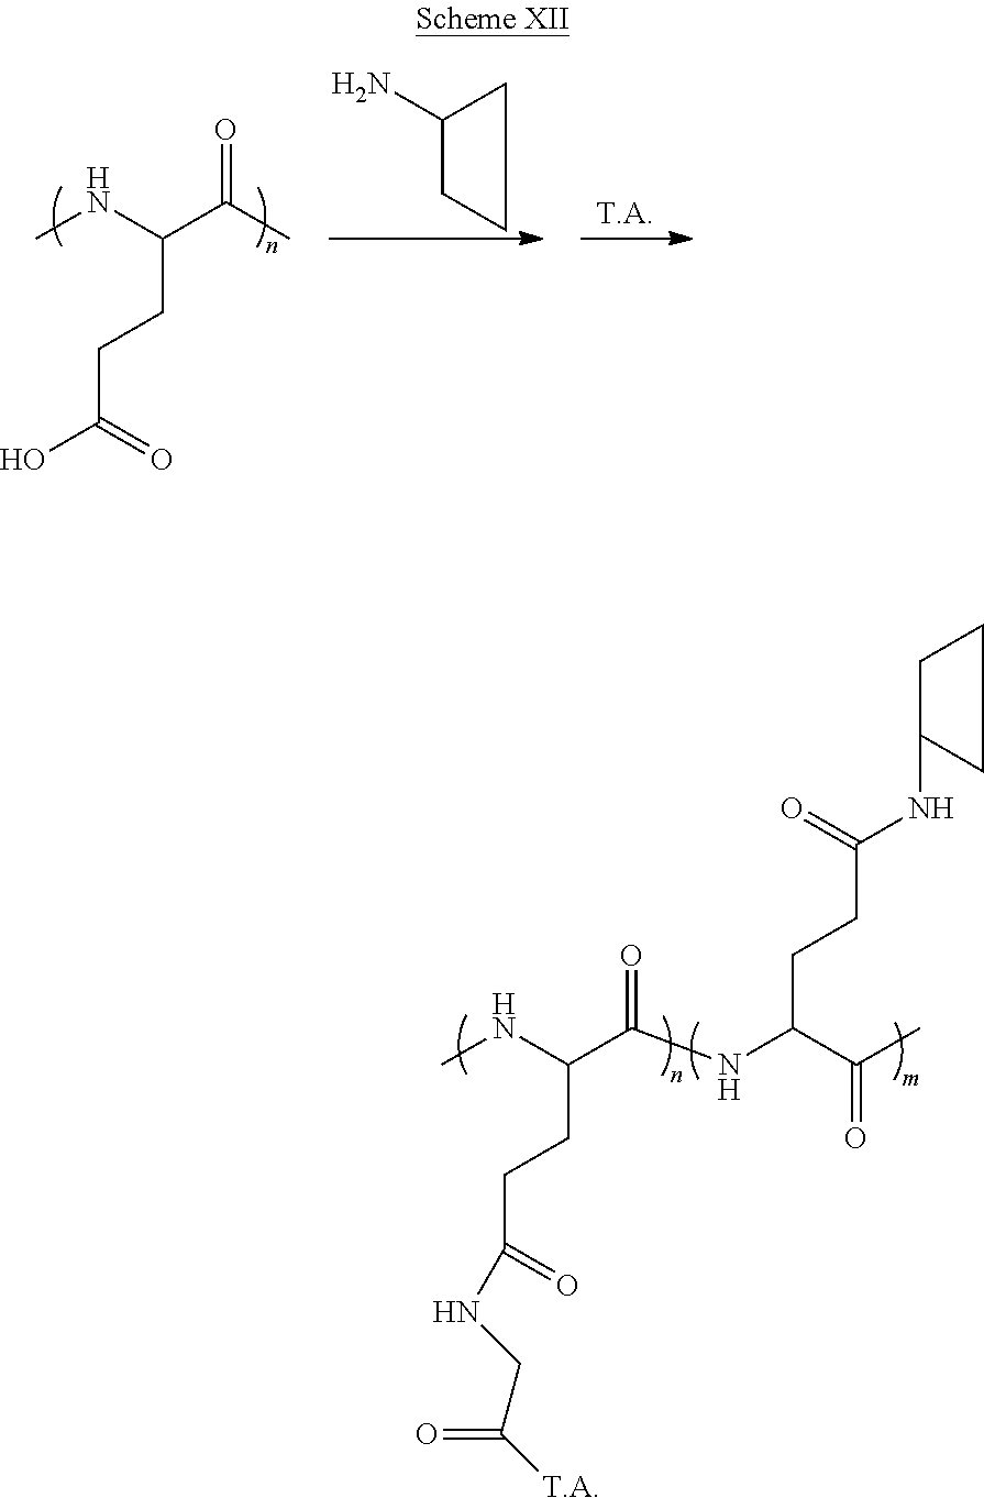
C1(N)CCC1.CNC(C(C)=O)CCC(O)=O.CNC(C(NC(C(C)=O)CCC(NC1CCC1)=O)=O)CCC(NCC([T.A])=O)=O
